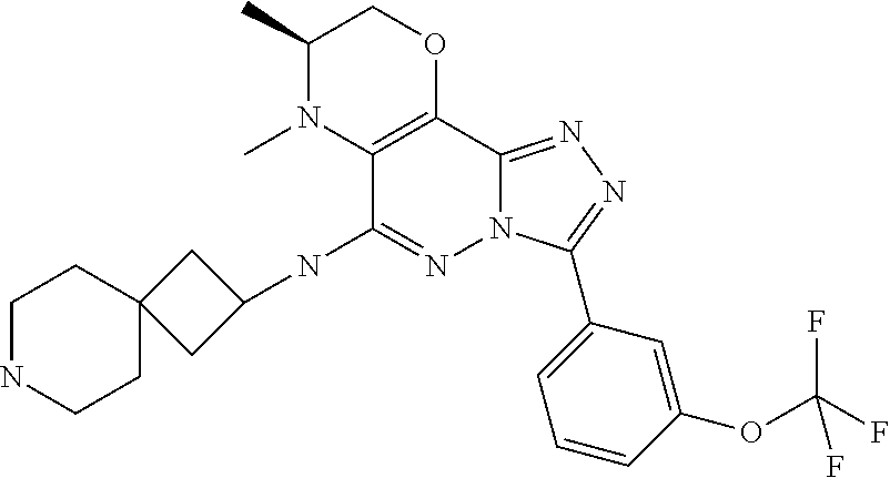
C1(C)N(C)C2=C(OC1)C1=NN=C(C3=CC=CC(OC(F)(F)F)=C3)N1N=C2NC1CC2(C1)CCNCC2
